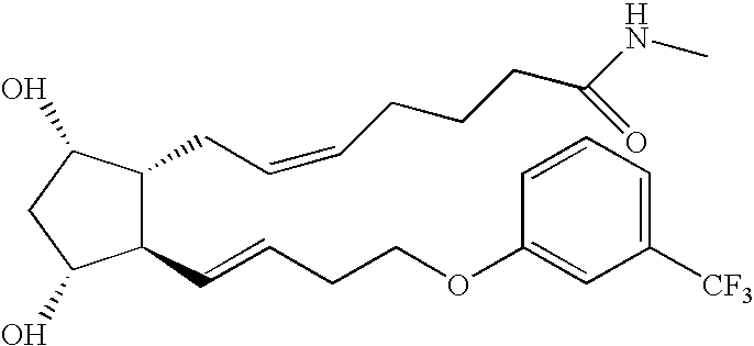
C1(C=CCCOC2=CC([CF3])=CC=C2)C(CC=CCCCC(NC)=O)C(O)CC1O
